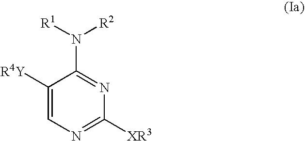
C1([R4Y])=CN=C([XR3])N=C1N([R2])[R1]
